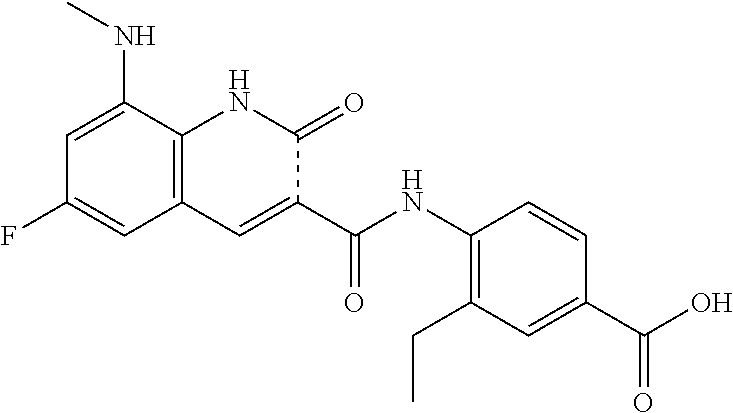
C(=O)(C1=CC2=C(NC1=O)C(NC)=CC(F)=C2)NC1=C(CC)C=C(C(O)=O)C=C1
